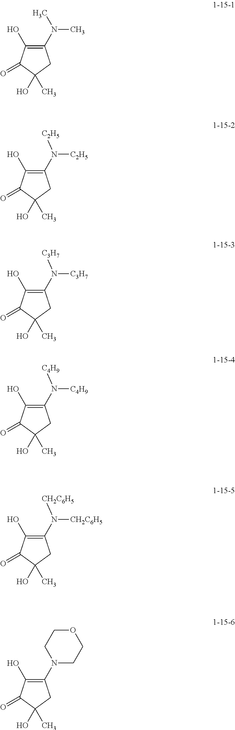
C1(N(C)C)=C(O)C(=O)C(O)(C)C1.C1(N([C2H5])[C2H5])=C(O)C(=O)C(O)(C)C1.C1(N([C3H7])[C3H7])=C(O)C(=O)C(O)(C)C1.C1(N([C4H9])[C4H9])=C(O)C(=O)C(O)(C)C1.C1(N([CH2C6H5])[CH2C6H5])=C(O)C(=O)C(O)(C)C1.C1(N2CCOCC2)=C(O)C(=O)C(O)(C)C1
